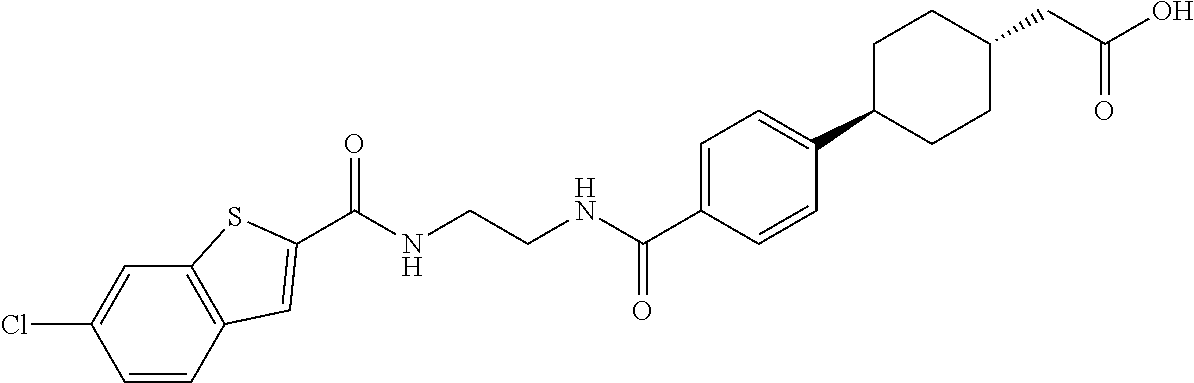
C(NCCNC(C1=CC=C(C2CCC(CC(O)=O)CC2)C=C1)=O)(=O)C1=CC2=C(C=C(Cl)C=C2)S1
